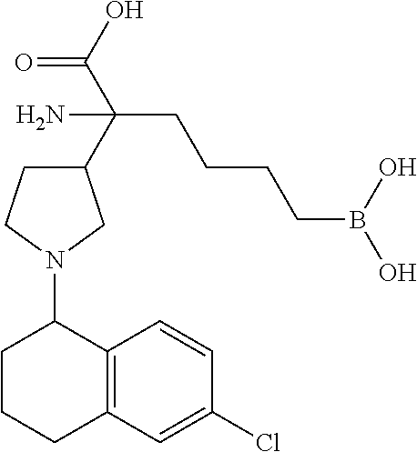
C(N)(CCCCB(O)O)(C(O)=O)C1CCN(C2CCCC3=C2C=CC(Cl)=C3)C1
